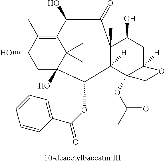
OC1CC2(O)C(C)(C)C(=C1C)C(O)C(=O)C1(C)C([H])(C2OC(=O)C2=CC=CC=C2)C2(OC(C)=O)C([H])(CC1O)OC2
